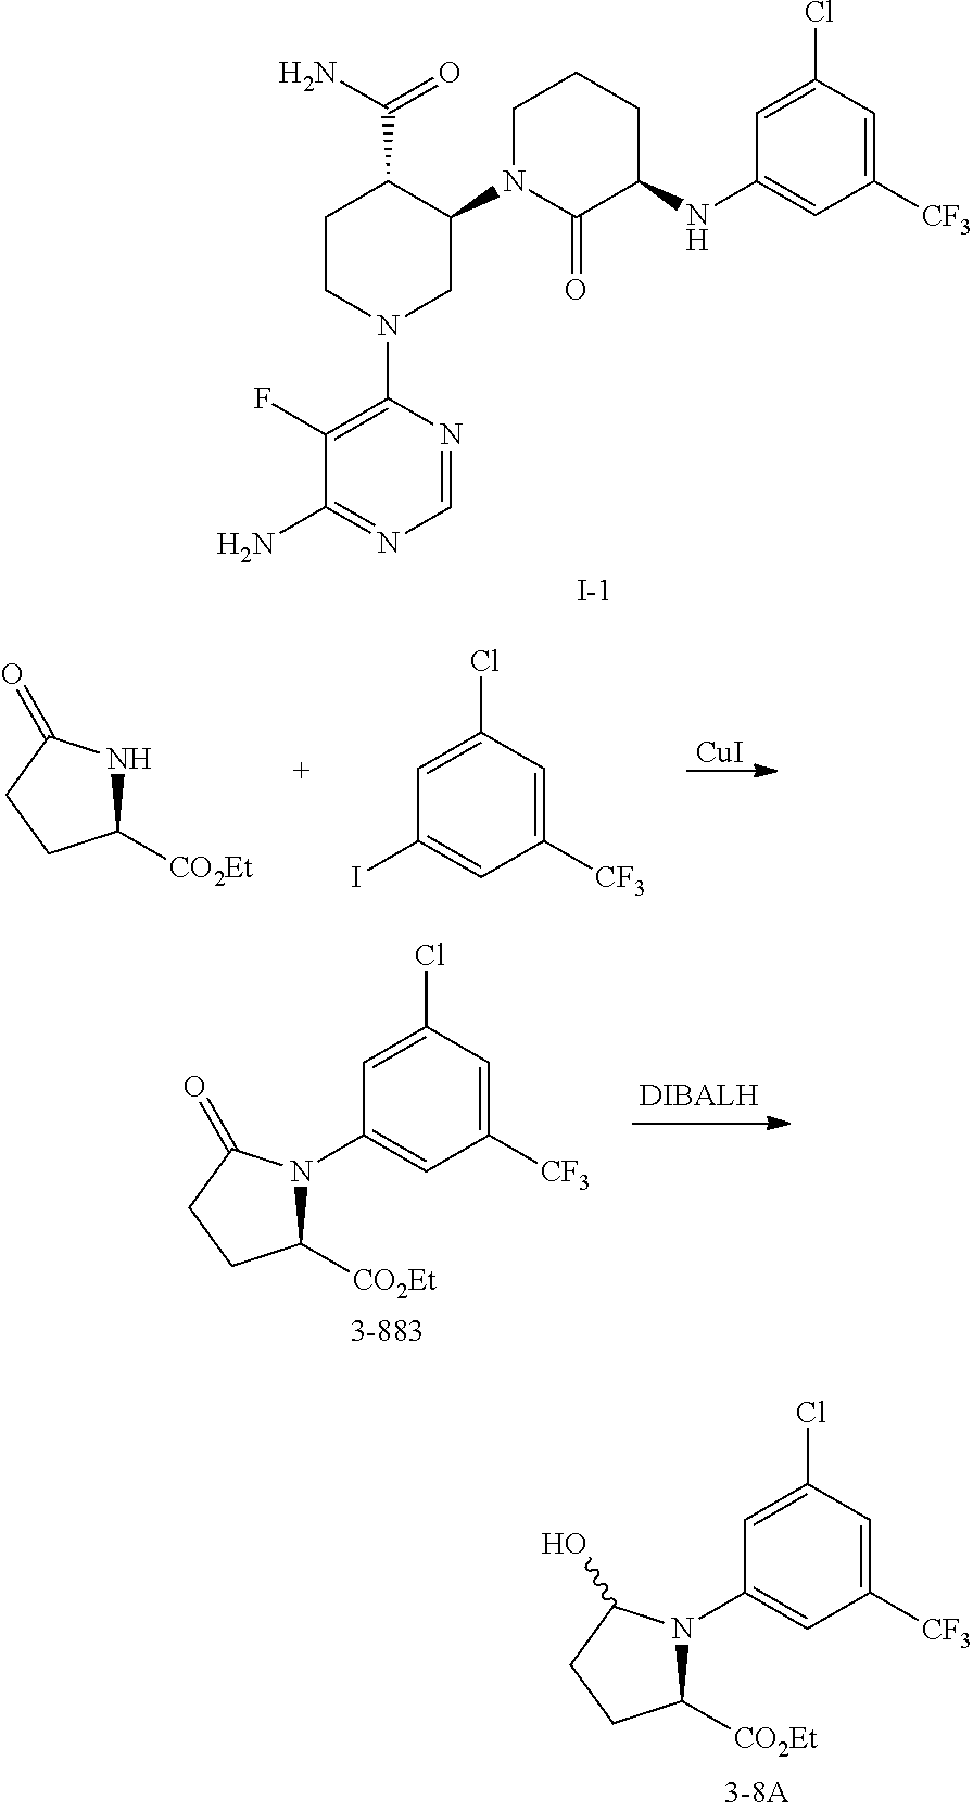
C1(F)=C(N2CC(N3C(=O)C(NC4=CC([CF3])=CC(Cl)=C4)CCC3)C(C(N)=O)CC2)N=CN=C1N.[I-].C1(Cl)=CC(N2C([CO2Et])CCC2O)=CC([CF3])=C1.[CuI].N1C([CO2Et])CCC1=O.C1(Cl)=CC(I)=CC([CF3])=C1.C1(Cl)=CC(N2C([CO2Et])CCC2=O)=CC([CF3])=C1
